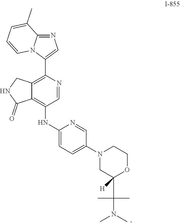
C1(C(C)(C)N(C)C)([H])CN(C2=CC=C(NC3=C4C(=C(C5=CN=C6C(C)=CC=CN65)N=C3)CNC4=O)N=C2)CCO1
